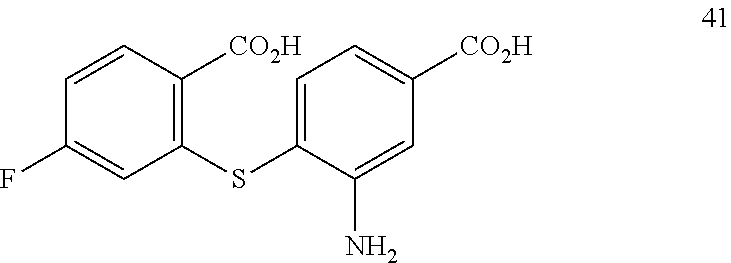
C1(SC2=CC=C([CO2H])C=C2N)=C([CO2H])C=CC(F)=C1
